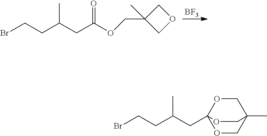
C12(CC(CCBr)C)OCC(C)(CO1)CO2.[BF3].BrCCC(CC(OCC1(C)COC1)=O)C
